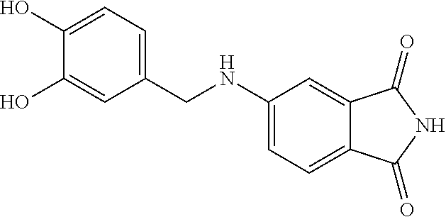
C1(O)=CC=C(CNC2=CC=C3C(=C2)C(=O)NC3=O)C=C1O
